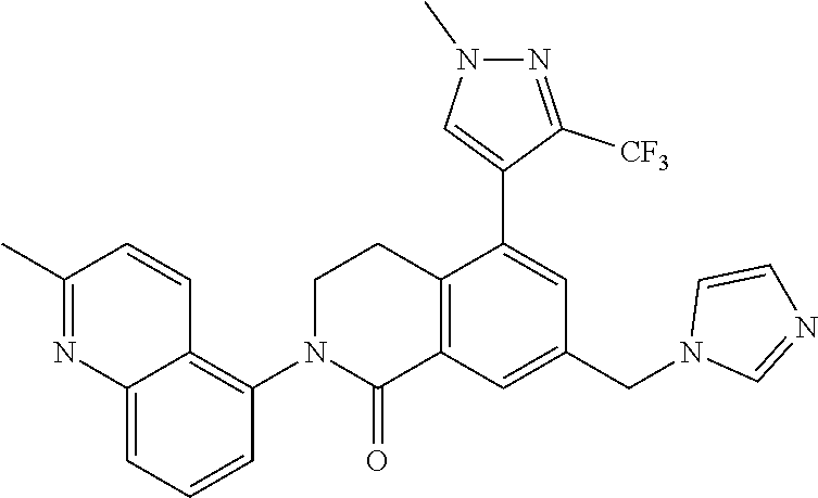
C1N(C2=C3C(=CC=C2)N=C(C)C=C3)C(=O)C2=C(C1)C(C1=CN(C)N=C1[CF3])=CC(CN1C=NC=C1)=C2
